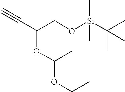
C(OC(C)OCC)(CO[Si](C(C)(C)C)(C)C)C#C
